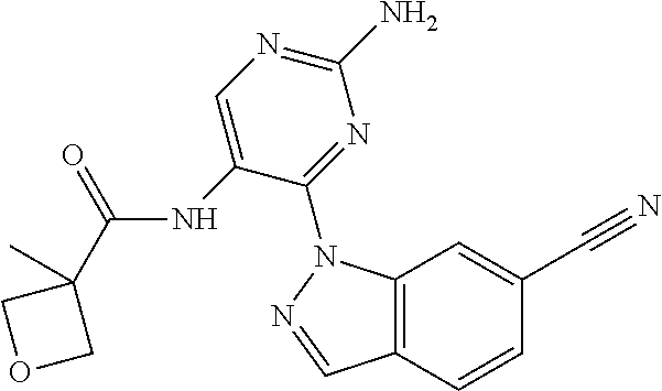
C12=C(C=C(C#N)C=C1)N(C1=NC(N)=NC=C1NC(C1(C)COC1)=O)N=C2
